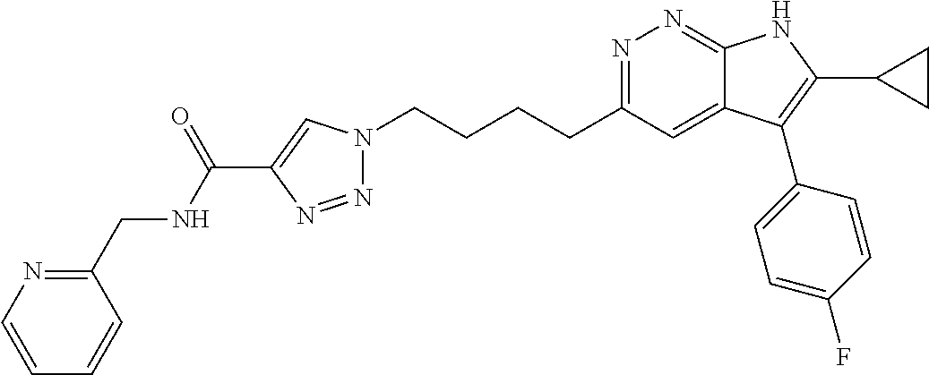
N1=C(CCCCN2N=NC(C(NCC3=NC=CC=C3)=O)=C2)C=C2C(=N1)NC(C1CC1)=C2C1=CC=C(F)C=C1
